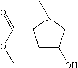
C1C(O)CN(C)C1C(=O)OC
